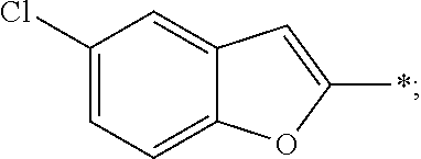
C1(Cl)=CC=C2C(=C1)C=C(*)O2
